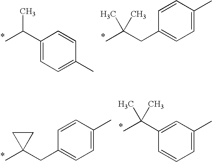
CC(C1=CC=C(C)C=C1)C.CC(CC1=CC=C(C)C=C1)(C)C.CC(C1=CC(C)=CC=C1)(C)C.CC1(CC2=CC=C(C)C=C2)CC1
